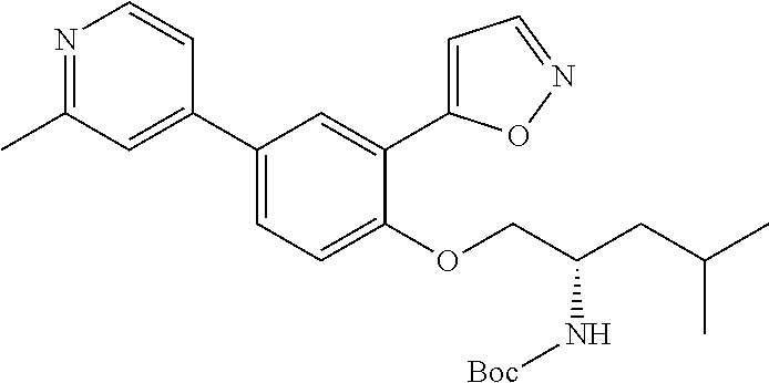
C1(C2=CC=C(OCC(CC(C)C)N[Boc])C(C3=CC=NO3)=C2)=CC(C)=NC=C1
